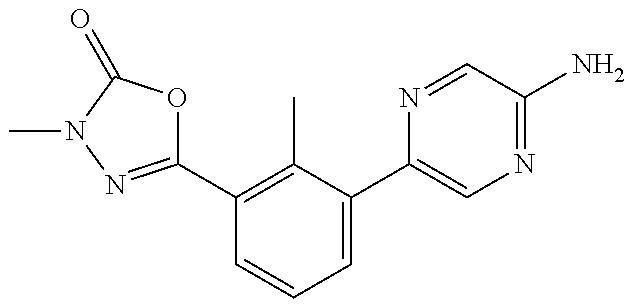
C1(C2=C(C)C(C3=CN=C(N)C=N3)=CC=C2)=NN(C)C(=O)O1
